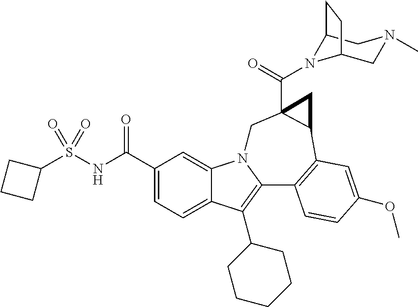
S(NC(C1=CC=C2C(=C1)N1C(=C2C2CCCCC2)C2=C(C3C(C(=O)N4C5CN(C)CC4CC5)(C1)C3)C=C(OC)C=C2)=O)(=O)(=O)C1CCC1
